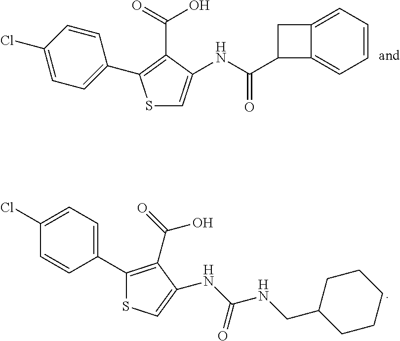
S1C=C(NC(C2C3=CC=CC=C3C2)=O)C(C(O)=O)=C1C1=CC=C(Cl)C=C1.C1=C(Cl)C=CC(C2=C(C(O)=O)C(NC(NCC3CCCCC3)=O)=CS2)=C1
